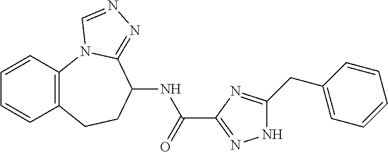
C1=CC2=C(C=C1)CCC(NC(=O)C1=NNC(CC3=CC=CC=C3)=N1)C1=NN=CN21
